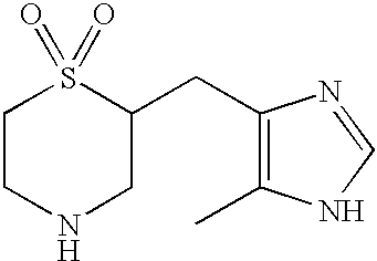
C1CNCC(CC2=C(C)NC=N2)S1(=O)=O
